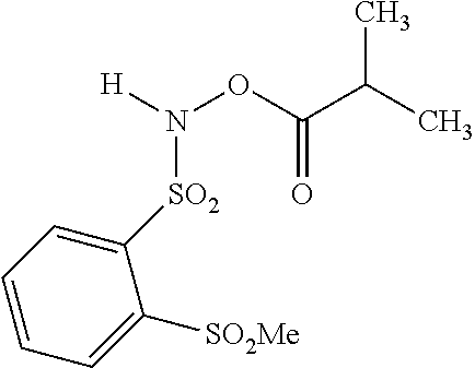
[H]N(OC(C(C)C)=O)[SO2]C1=CC=CC=C1[SO2Me]
